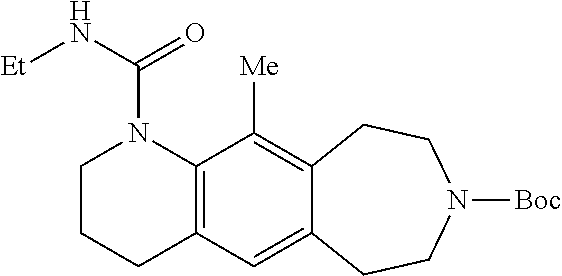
C12=C(C=C3C(=C1[Me])CCN([Boc])CC3)CCCN2C(=O)N[Et]
